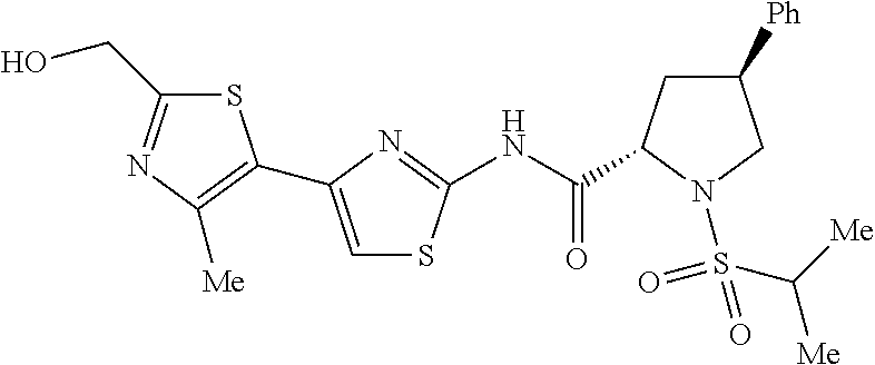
S1C(CO)=NC([Me])=C1C1=CSC(NC(=O)C2CC([Ph])CN2S(C([Me])[Me])(=O)=O)=N1
